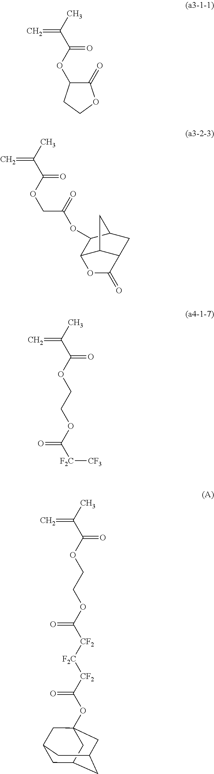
O(C(C(C)=C)=O)C1C(=O)OCC1.O(C(C(C)=C)=O)CC(OC1C2C3C(CC1C3)C(=O)O2)=O.O(C(C(C)=C)=O)CCOC([F2C][CF3])=O.O(C(C(C)=C)=O)CCOC([CF2][F2C][CF2]C(OC12CC3CC(CC(C1)C3)C2)=O)=O
